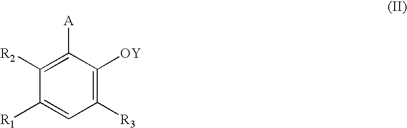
C1([R3])=C([OY])C([A])=C([R2])C([R1])=C1
